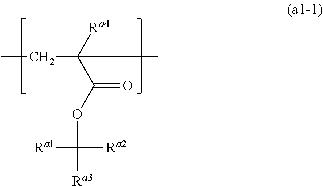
CCC([Ra4])(C(=O)OC([Ra1])([Ra2])[Ra3])C
